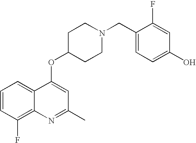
C1=CC(F)=C2C(=C1)C(OC1CCN(CC3=CC=C(O)C=C3F)CC1)=CC(C)=N2
